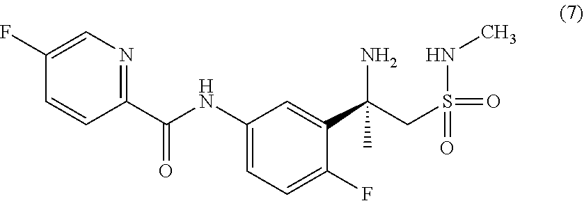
C1(F)=CN=C(C(=O)NC2=CC=C(F)C(C(N)(CS(NC)(=O)=O)C)=C2)C=C1
